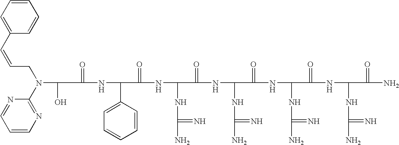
C(=O)(NC(C1=CC=CC=C1)C(=O)NC(NC(N)=N)C(=O)NC(NC(N)=N)C(=O)NC(NC(N)=N)C(=O)NC(NC(N)=N)C(=O)N)C(O)N(C1=NC=CC=N1)CC=CC1=CC=CC=C1
